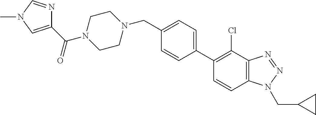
C1=CC2=C(C(Cl)=C1C1=CC=C(CN3CCN(C(C4=CN(C)C=N4)=O)CC3)C=C1)N=NN2CC1CC1
